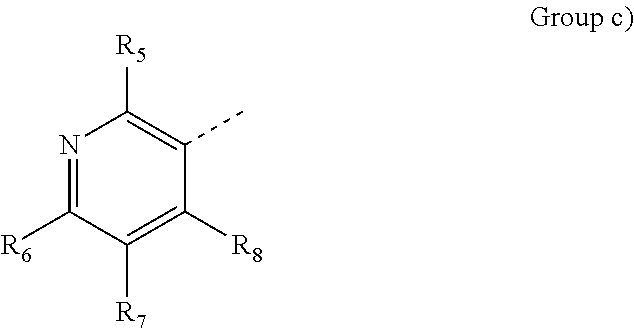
N1=C([R6])C([R7])=C([R8])C(C)=C1[R5]
